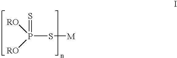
S=P(S[M])([RO])[RO]
